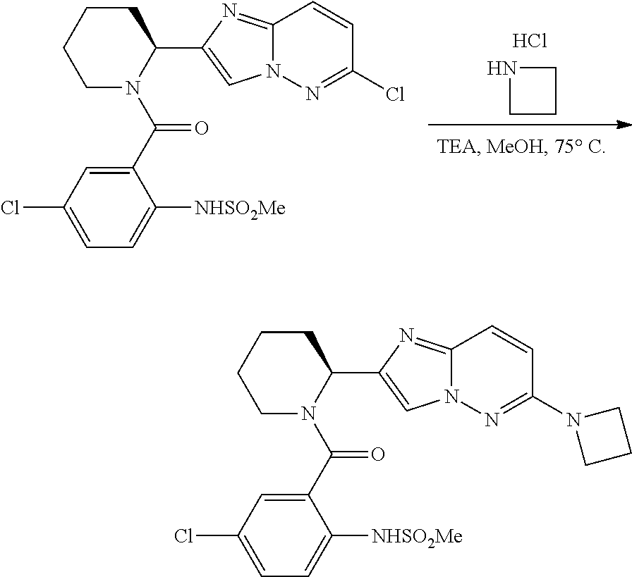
C1CCN1.Cl.C1(C(=O)N2CCCCC2C2=CN3C(=N2)C=CC(Cl)=N3)=CC(Cl)=CC=C1[NHSO2Me].C1(C(=O)N2CCCCC2C2=CN3C(=N2)C=CC(N2CCC2)=N3)=CC(Cl)=CC=C1[NHSO2Me]
